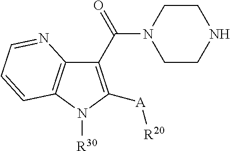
C1(C(=O)N2CCNCC2)=C([A][R20])N([R30])C2=C1N=CC=C2
